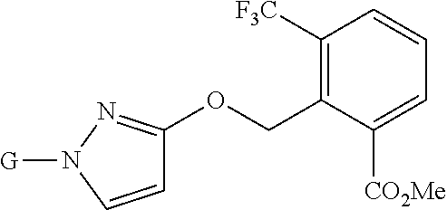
C1([F3C])=C(COC2=NN([G])C=C2)C([CO2Me])=CC=C1
